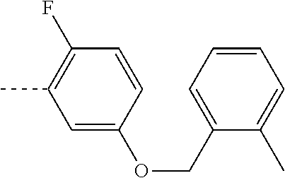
C1=C(OCC2=CC=CC=C2C)C=CC(F)=C1C
